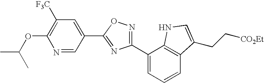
C1([F3C])=C(OC(C)C)N=CC(C2=NC(C3=CC=CC4=C3NC=C4CC[CO2Et])=NO2)=C1
